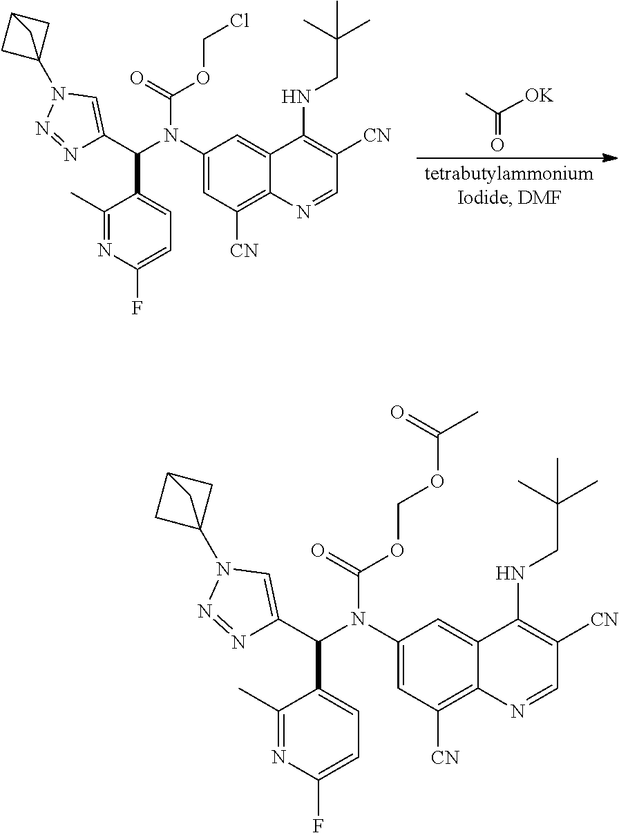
C1(N(C(C2=CC=C(F)N=C2C)C2=CN(C34CC(C3)C4)N=N2)C(OCOC(=O)C)=O)=CC([CN])=C2C(=C1)C(NCC(C)(C)C)=C([CN])C=N2.C(=O)([OK])C.C1(N(C(C2=CC=C(F)N=C2C)C2=CN(C34CC(C3)C4)N=N2)C(OCCl)=O)=CC([CN])=C2C(=C1)C(NCC(C)(C)C)=C([CN])C=N2
